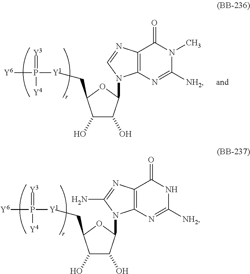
C1(O)C(O)C(N2C3=C(N=C2N)C(=O)NC([NH2])=N3)OC1C[Y1]P([Y6])(=[Y3])[Y4].C1(O)C(O)C(N2C3=C(N=C2)C(=O)N(C)C([NH2])=N3)OC1C[Y1]P([Y6])(=[Y3])[Y4]
